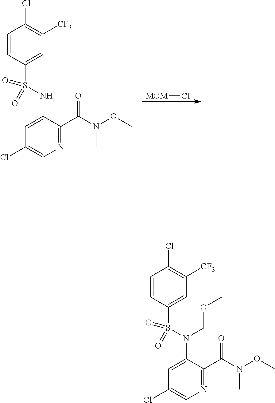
[MOM]Cl.C1=CC(S(=O)(NC2=CC(Cl)=CN=C2C(N(OC)C)=O)=O)=CC([CF3])=C1Cl.C1=CC(S(=O)(N(C2=CC(Cl)=CN=C2C(N(OC)C)=O)COC)=O)=CC([CF3])=C1Cl
